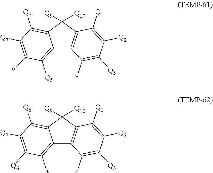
C12=C([Q5])C(*)=C([Q7])C([Q8])=C1C([Q9])([Q10])C1=C2C(*)=C([Q3])C([Q2])=C1[Q1].C12=C(*)C([Q6])=C([Q7])C([Q8])=C1C([Q9])([Q10])C1=C2C(*)=C([Q3])C([Q2])=C1[Q1]
